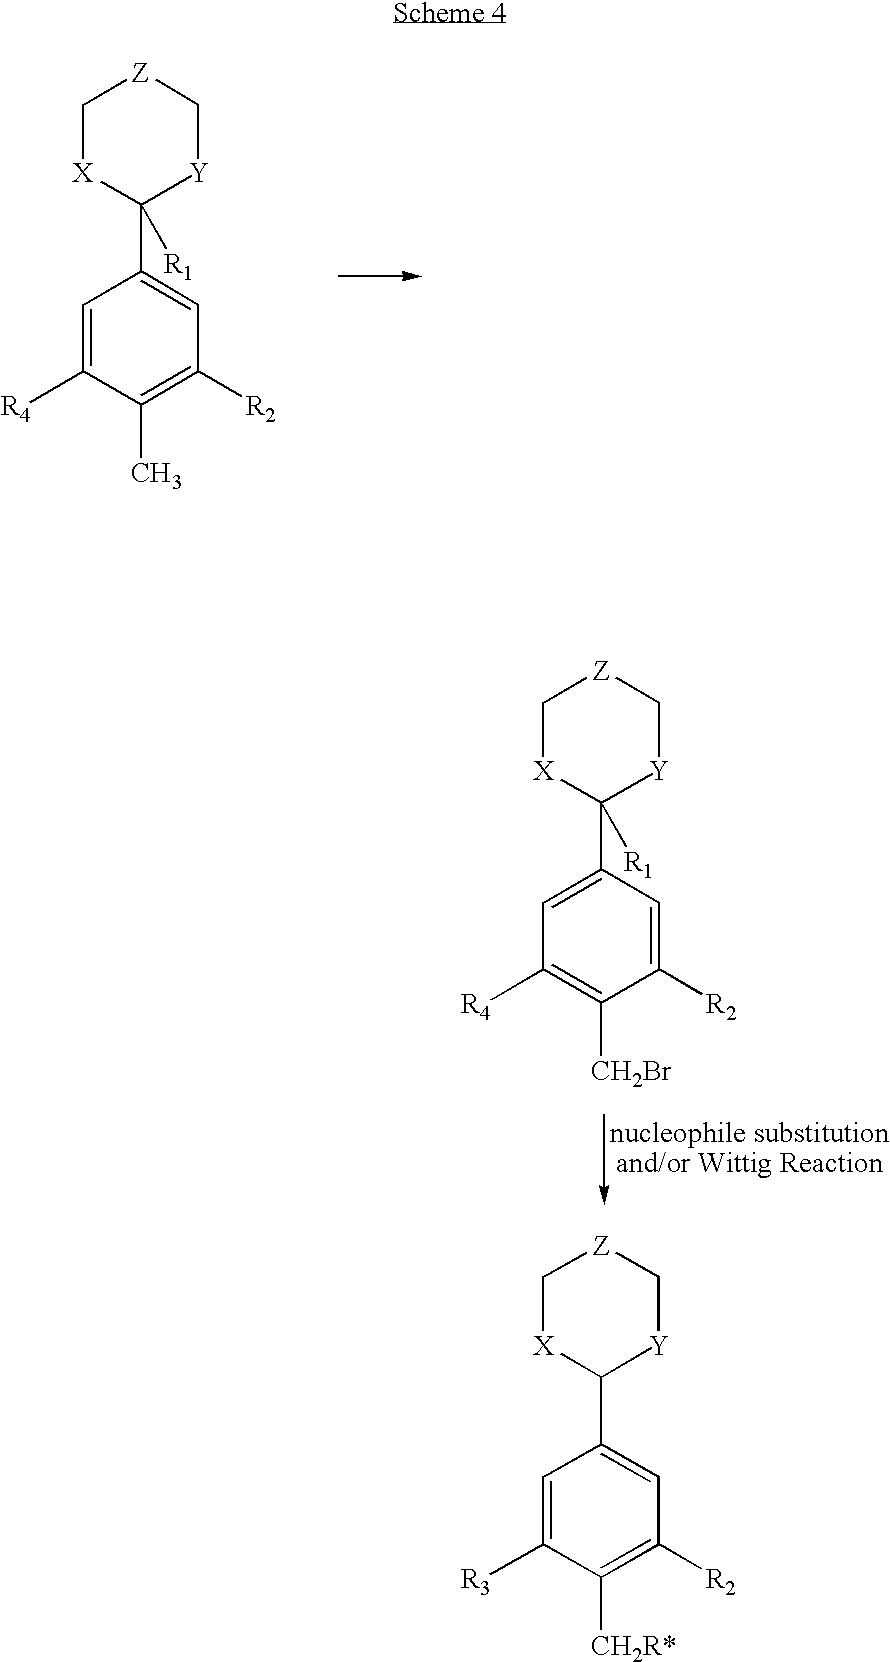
C1[X]C(C2=CC([R2])=C(C)C([R4])=C2)([R1])[Y]C[Z]1.C1[X]C(C2=CC([R4])=C([CH2Br])C([R2])=C2)([R1])[Y]C[Z]1.C1[X]C(C2=CC([R2])=C([CH2R*])C([R3])=C2)[Y]C[Z]1
